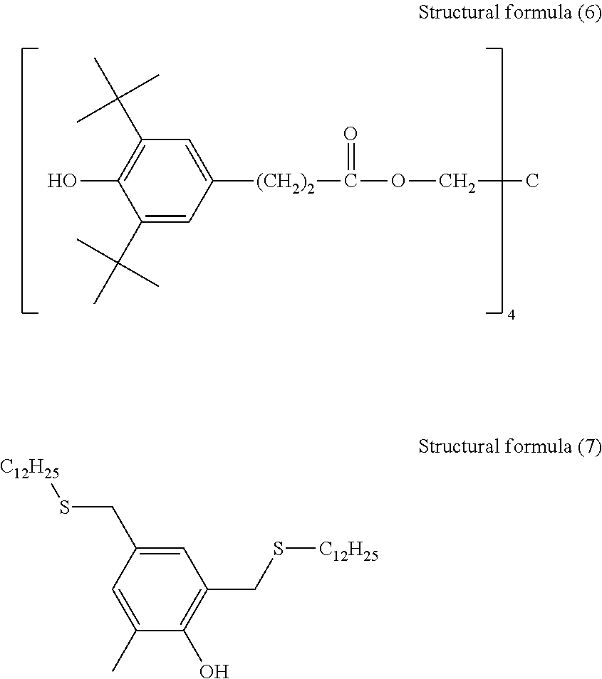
C1=C(C(C)(C)C)C(O)=C(C(C)(C)C)C=C1[(CH2)2]C(=O)OCC.C1=C(CS[C12H25])C=C(C)C(O)=C1CS[C12H25]
